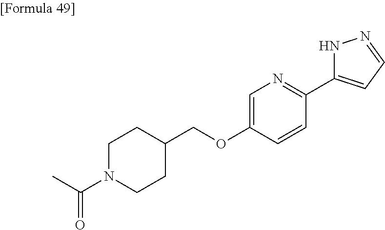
C1N(C(C)=O)CCC(COC2=CN=C(C3=CC=NN3)C=C2)C1
